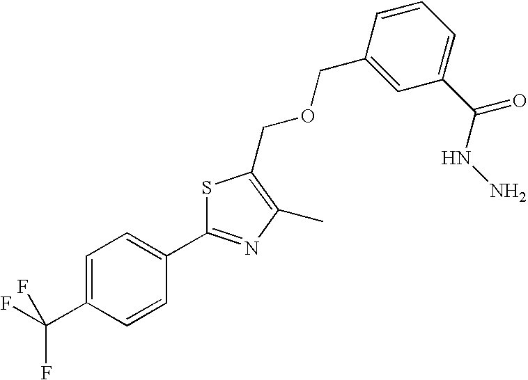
C1=C(C(F)(F)F)C=CC(C2=NC(C)=C(COCC3=CC(C(=O)NN)=CC=C3)S2)=C1
